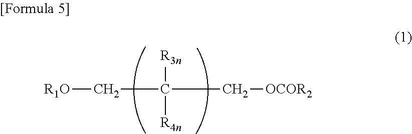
[R1O]CC([R3n])([R4n])C[OCOR2]
